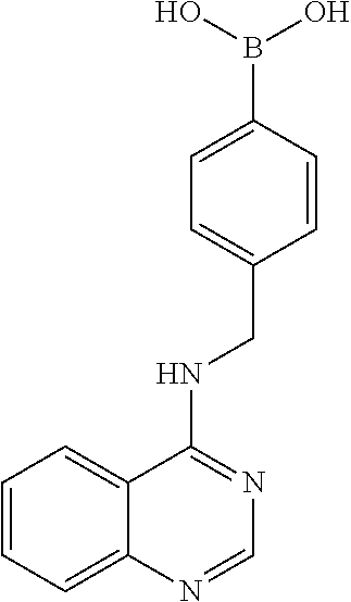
C1=CC=C2C(=C1)C(NCC1=CC=C(B(O)O)C=C1)=NC=N2
